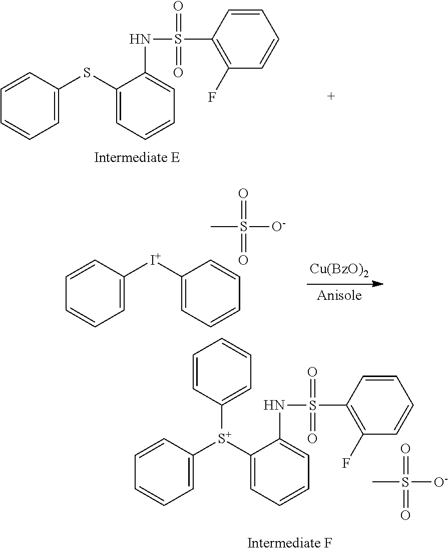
C1=C([I+]C2=CC=CC=C2)C=CC=C1.CS([O-])(=O)=O.C1=C([S+](C2=CC=CC=C2NS(C2=C(F)C=CC=C2)(=O)=O)C2=CC=CC=C2)C=CC=C1.CS([O-])(=O)=O.C1=C(SC2=CC=CC=C2NS(C2=C(F)C=CC=C2)(=O)=O)C=CC=C1
